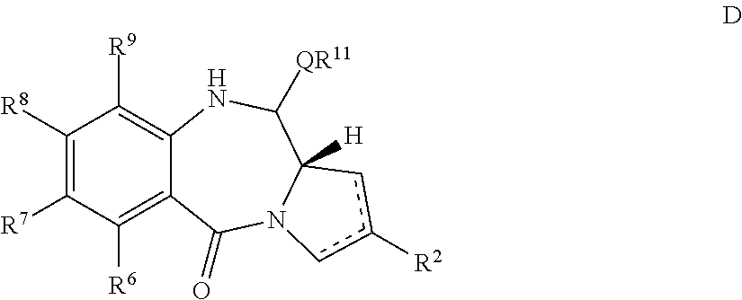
C1([R8])=C([R7])C([R6])=C2C(=C1[R9])NC([QR11])C1([H])N(C2=O)cc([R2])c1
